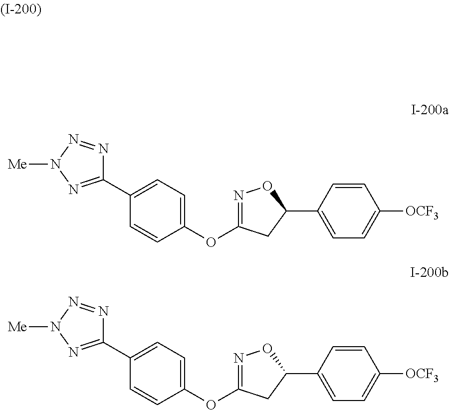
C1(C2=CC=C(OC3=NOC(C4=CC=C([OCF3])C=C4)C3)C=C2)=NN([Me])N=N1.C1(C2=CC=C(OC3=NOC(C4=CC=C([OCF3])C=C4)C3)C=C2)=NN([Me])N=N1
